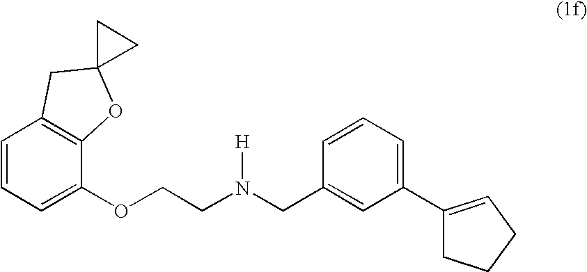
C1=CC=C(OCCN(CC2=CC(C3=CCCC3)=CC=C2)[H])C2=C1CC1(O2)CC1
